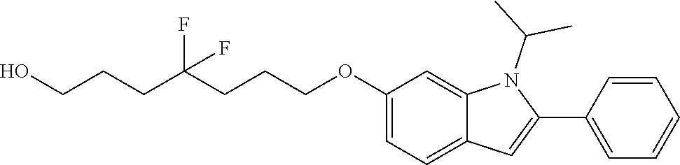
C(CCC(CCCOC1=CC=C2C(=C1)N(C(C)C)C(C1=CC=CC=C1)=C2)(F)F)O
